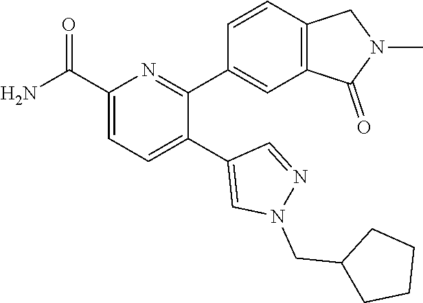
C1(C(=O)N)=CC=C(C2=CN(CC3CCCC3)N=C2)C(C2=CC3=C(C=C2)CN(C)C3=O)=N1
